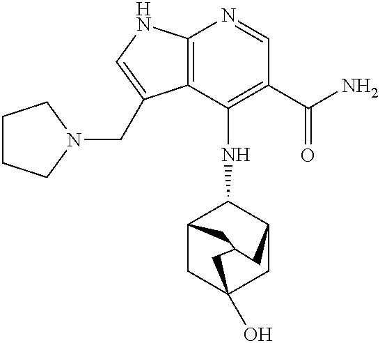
C12=C(C(NC3C4CC5(O)CC3CC(C4)C5)=C(C(N)=O)C=N1)C(CN1CCCC1)=CN2
